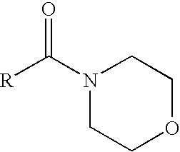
N1(C([R])=O)CCOCC1
